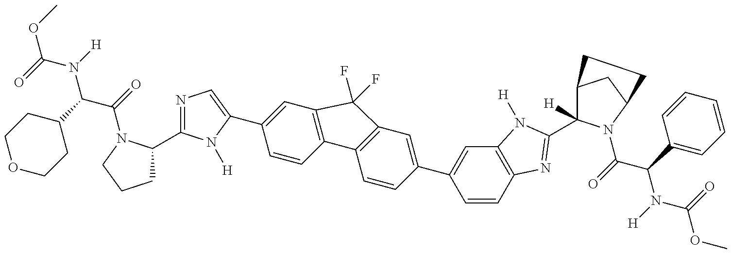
COC(N(C(C(=O)N1C(C2=NC=C(C3=CC4=C(C=C3)C3=C(C=C(C5=CC6=C(C=C5)N=C(C5([H])C7CC(N5C(=O)C(C5=CC=CC=C5)N([H])C(=O)OC)CC7)N6[H])C=C3)C4(F)F)N2[H])CCC1)C1CCOCC1)[H])=O
